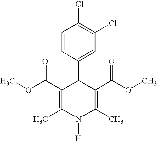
C1=CC(C2C(C(OC)=O)=C(C)N([H])C(C)=C2C(OC)=O)=CC(Cl)=C1Cl
